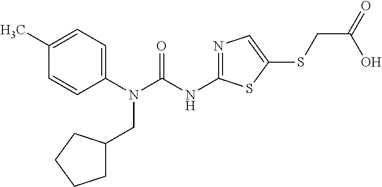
C1(N(CC2CCCC2)C(=O)NC2=NC=C(SCC(O)=O)S2)=CC=C(C)C=C1
